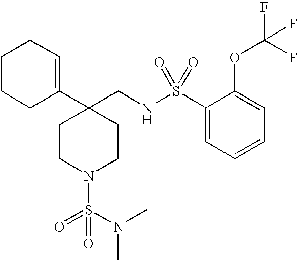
C1CCC(C2(CNS(C3=CC=CC=C3OC(F)(F)F)(=O)=O)CCN(S(=O)(N(C)C)=O)CC2)=CC1
